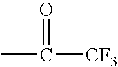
O=C(C)[CF3]
